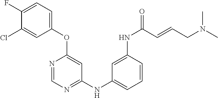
C1(F)=CC=C(OC2=CC(NC3=CC=CC(NC(=O)C=CCN(C)C)=C3)=NC=N2)C=C1Cl
